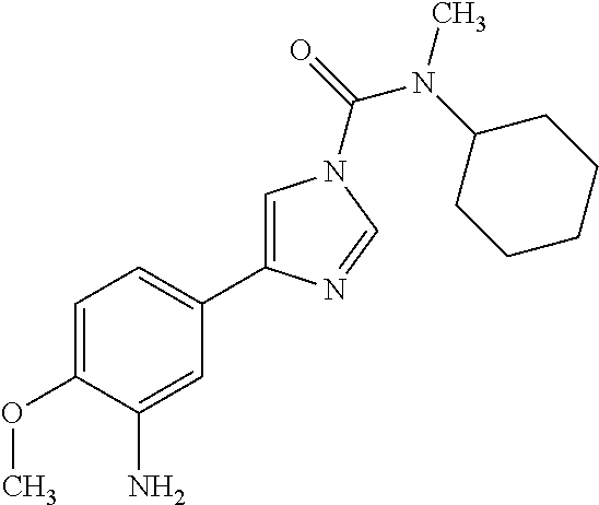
C1=C(OC)C(N)=CC(C2=CN(C(=O)N(C3CCCCC3)C)C=N2)=C1
